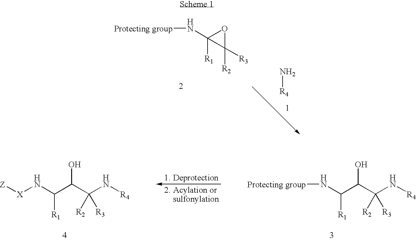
N(C1([R1])C([R2])([R3])O1)[Protecting group].N[R4].[X](NC(C(C(N[R4])([R2])[R3])O)[R1])[Z].N(C(C(C(N[R4])([R2])[R3])O)[R1])[Protecting group]
